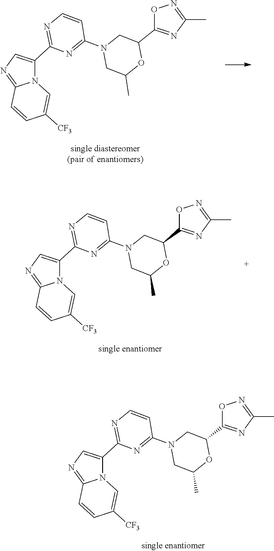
N1=C(C2=CN=C3N2C=C([CF3])C=C3)N=C(N2CC(C)OC(C3=NC(C)=NO3)C2)C=C1.N1=C(C2=CN=C3N2C=C([CF3])C=C3)N=C(N2CC(C)OC(C3=NC(C)=NO3)C2)C=C1.N1=C(C2=CN=C3N2C=C([CF3])C=C3)N=C(N2CC(C)OC(C3=NC(C)=NO3)C2)C=C1
